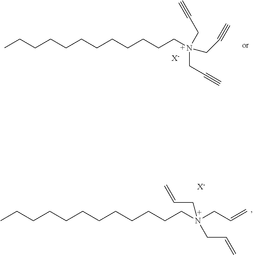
CCCCCCCCCCCCN(CC#C)(CC#C)CC#C.[X-].CCCCCCCCCCCCN(CC=C)(CC=C)CC=C.[X-]
